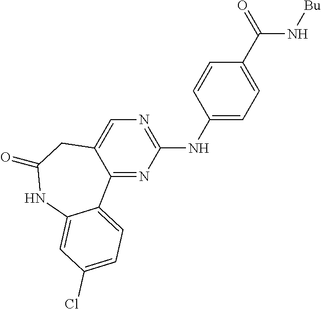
C12=NC(NC3=CC=C(C(=O)N[Bu])C=C3)=NC=C1CC(=O)NC1=CC(Cl)=CC=C21
